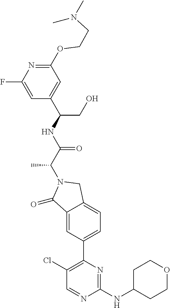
C1(=O)C2=CC(C3=C(Cl)C=NC(NC4CCOCC4)=N3)=CC=C2CN1C(C(=O)NC(C1=CC(OCCN(C)C)=NC(F)=C1)CO)C
